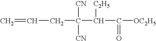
C=CCC([CN])([CN])C(C(=O)[OC2H5])[C2H5]
